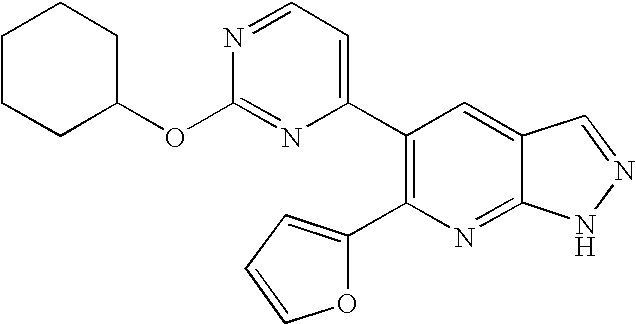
C1(C2=C(C3=CC=NC(OC4CCCCC4)=N3)C=C3C(=N2)NN=C3)=CC=CO1
